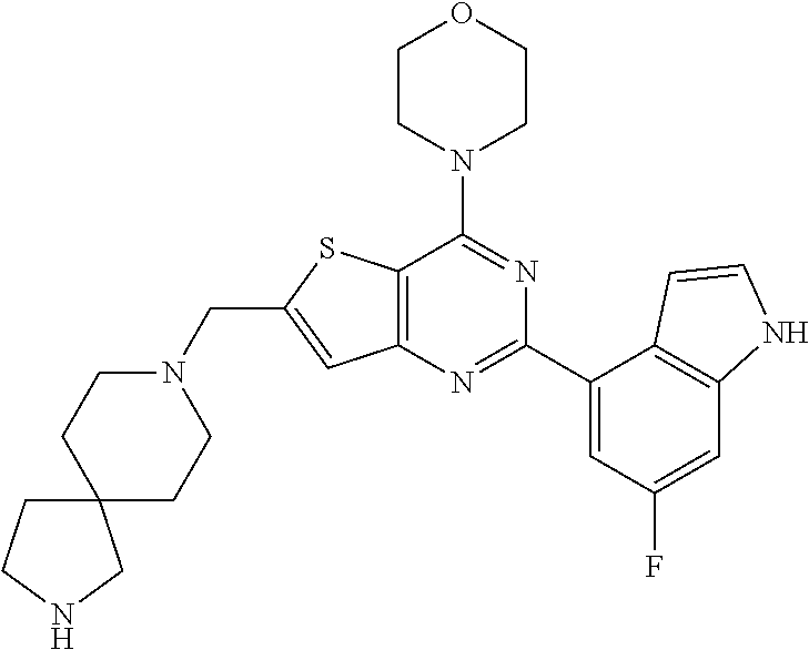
C12=C(N=C(C3=CC(F)=CC4=C3C=CN4)N=C1N1CCOCC1)C=C(CN1CCC3(CC1)CCNC3)S2
